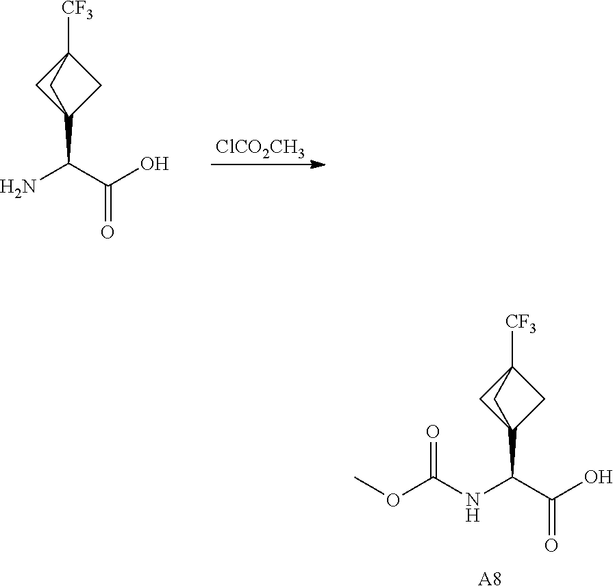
O(C)C(=O)NC(C(=O)O)C12CC([CF3])(C1)C2.[A8].[ClCO2CH3].C(C(=O)O)(N)C12CC([CF3])(C1)C2
